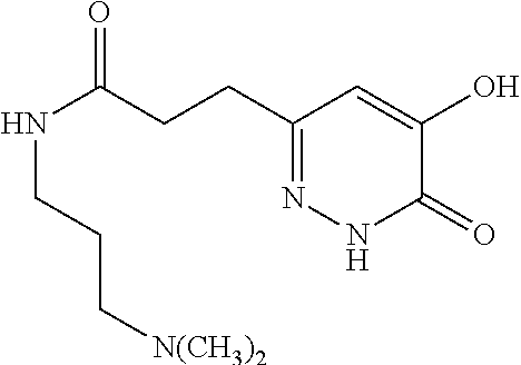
C(CCC1=NNC(=O)C(O)=C1)(=O)NCCC[N(CH3)2]
